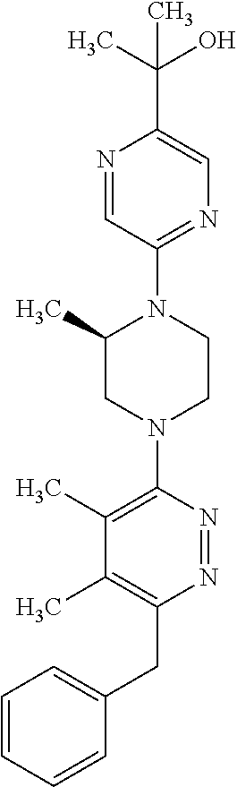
C1(C)CN(C2=C(C)C(C)=C(CC3=CC=CC=C3)N=N2)CCN1C1=NC=C(C(O)(C)C)N=C1
